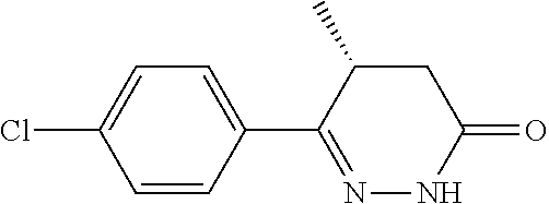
C1(Cl)=CC=C(C2=NNC(=O)CC2C)C=C1
